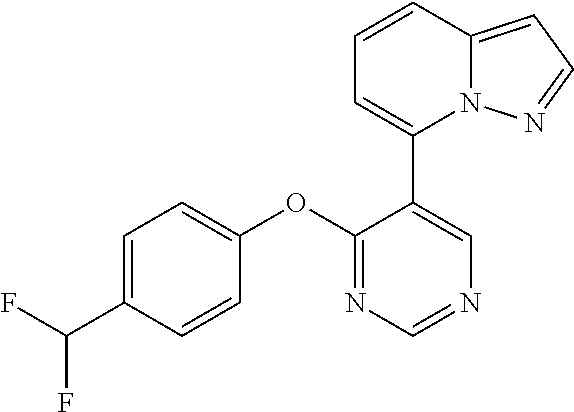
C1=C(C(F)F)C=CC(OC2=NC=NC=C2C2=CC=CC3=CC=NN23)=C1
